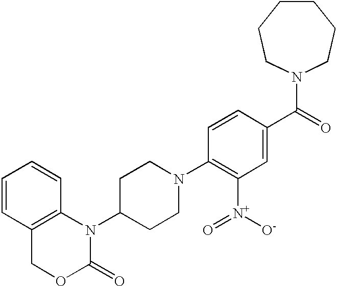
C1=CC2=C(C=C1)N(C1CCN(C3=C([N+](=O)[O-])C=C(C(=O)N4CCCCCC4)C=C3)CC1)C(=O)OC2
